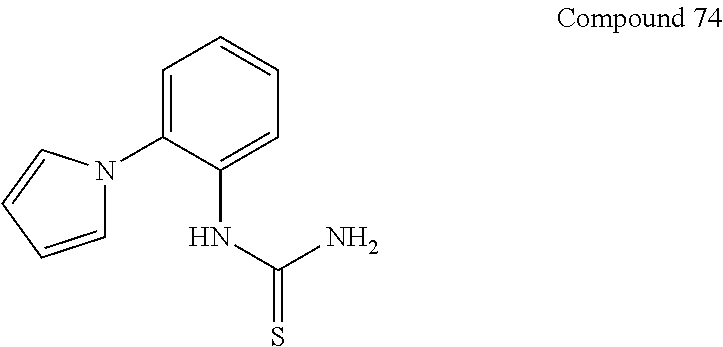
C1=C(N2C=CC=C2)C(NC(N)=S)=CC=C1
